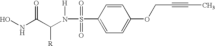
ONC(C(N(S(C1=CC=C(OCC#CC)C=C1)(=O)=O)[H])[R])=O
